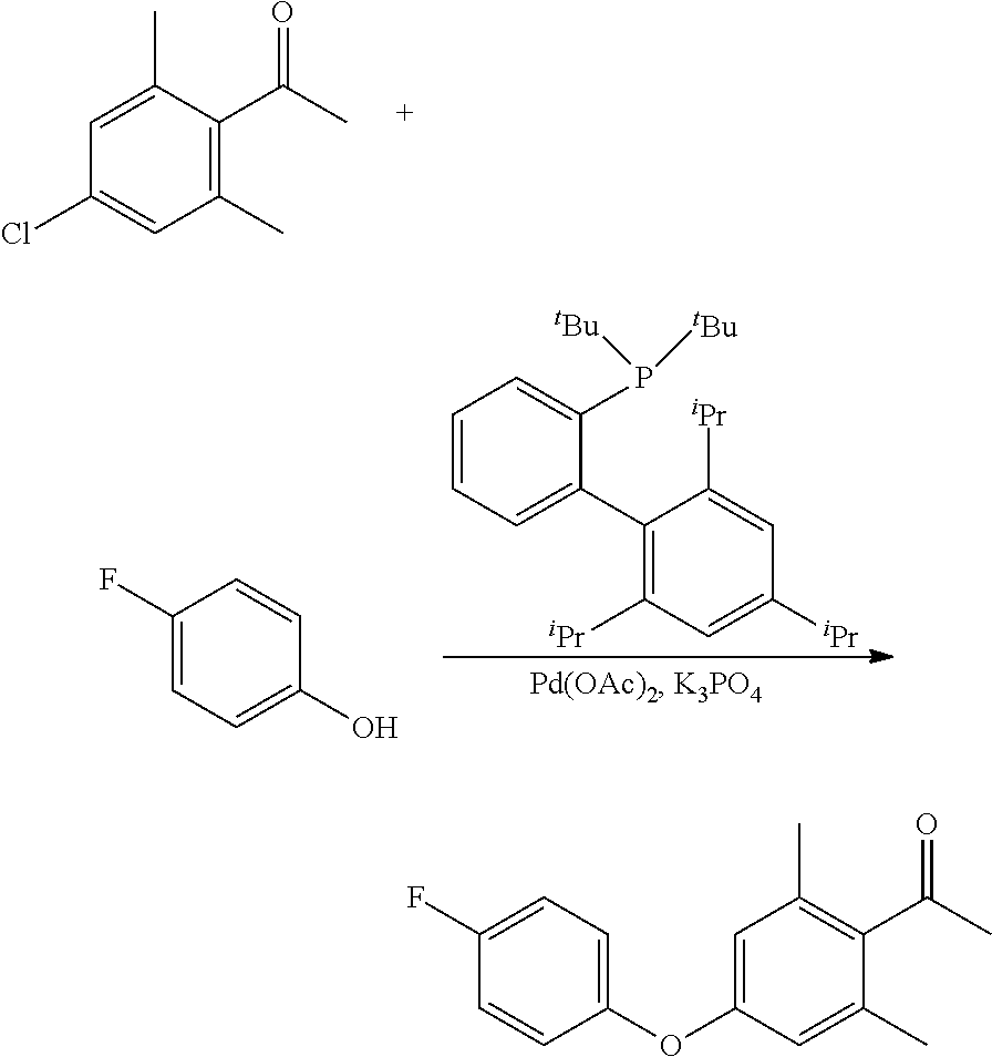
C1(C)=C(C(C)=O)C(C)=CC(Cl)=C1.C1(F)=CC=C(O)C=C1.C1=CC=C(C2=C([iPr])C=C([iPr])C=C2[iPr])C(P([tBu])[tBu])=C1.C1(OC2=CC(C)=C(C(C)=O)C(C)=C2)=CC=C(F)C=C1
